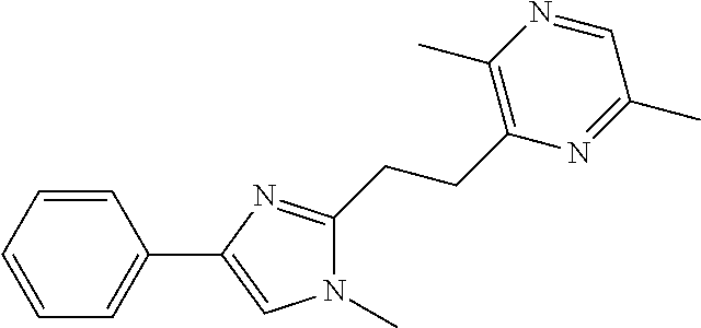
C1=CC=CC(C2=CN(C)C(CCC3=C(C)N=CC(C)=N3)=N2)=C1
